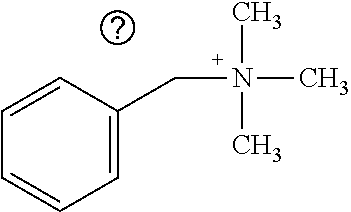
C1=CC(CN(C)(C)C)=CC=C1
